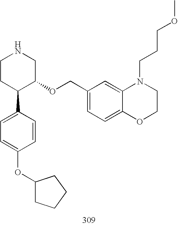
C1CC(C2=CC=C(OC3CCCC3)C=C2)C(OCC2=CC=C3C(=C2)N(CCCOC)CCO3)CN1
